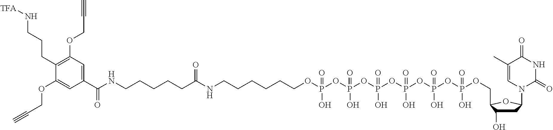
C(C(NCCCCCCOP(OP(OP(OP(OP(OP(OCC1C(O)CC(N2C(=O)NC(=O)C(C)=C2)O1)(=O)O)(=O)O)(=O)O)(=O)O)(=O)O)(=O)O)=O)CCCCNC(C1=CC(OCC#C)=C(CCCN[TFA])C(OCC#C)=C1)=O
